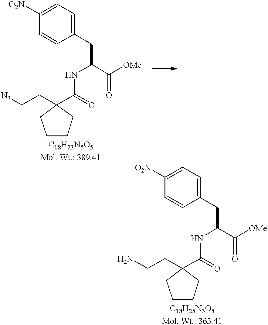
C(CC1=CC=C([O2N])C=C1)(C(=O)[OMe])NC(C1(CC[N3])CCCC1)=O.C(CC1(C(=O)NC(CC2=CC=C([O2N])C=C2)C(=O)[OMe])CCCC1)N
